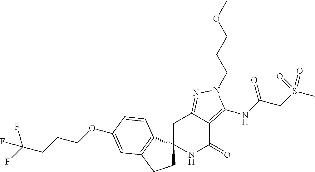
C1C2(C3=C(C1)C=C(OCCCC(F)(F)F)C=C3)NC(=O)C1=C(NC(CS(C)(=O)=O)=O)N(CCCOC)N=C1C2
